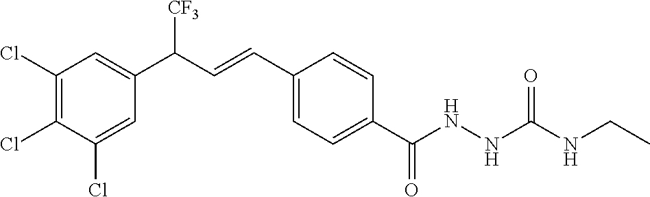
C1(Cl)=C(Cl)C(Cl)=CC(C(C=CC2=CC=C(C(NNC(NCC)=O)=O)C=C2)[CF3])=C1
